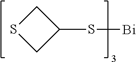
S1CC(S[Bi])C1
